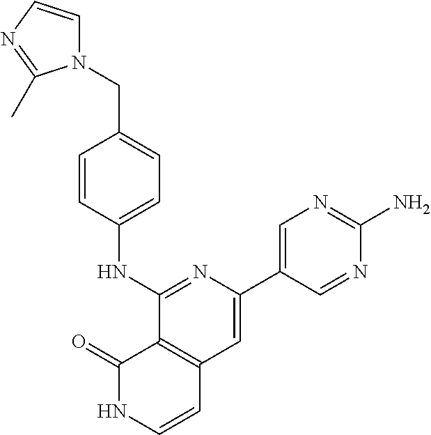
N1=C(NC2=CC=C(CN3C=CN=C3C)C=C2)C2=C(C=C1C1=CN=C(N)N=C1)C=CNC2=O
